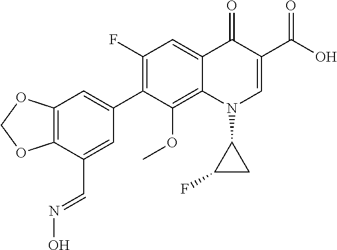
C12=C(C(C=NO)=CC(C3=C(F)C=C4C(=C3OC)N(C3C(F)C3)C=C(C(O)=O)C4=O)=C1)OCO2
